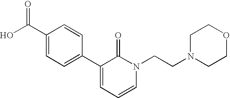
OC(C1=CC=C(C2=CC=CN(CCN3CCOCC3)C2=O)C=C1)=O
